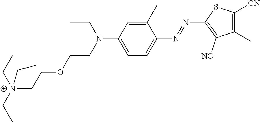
C1(C)=CC(N(CCOCC[N+](CC)(CC)CC)CC)=CC=C1N=NC1=C([NC])C(C)=C([CN])S1
